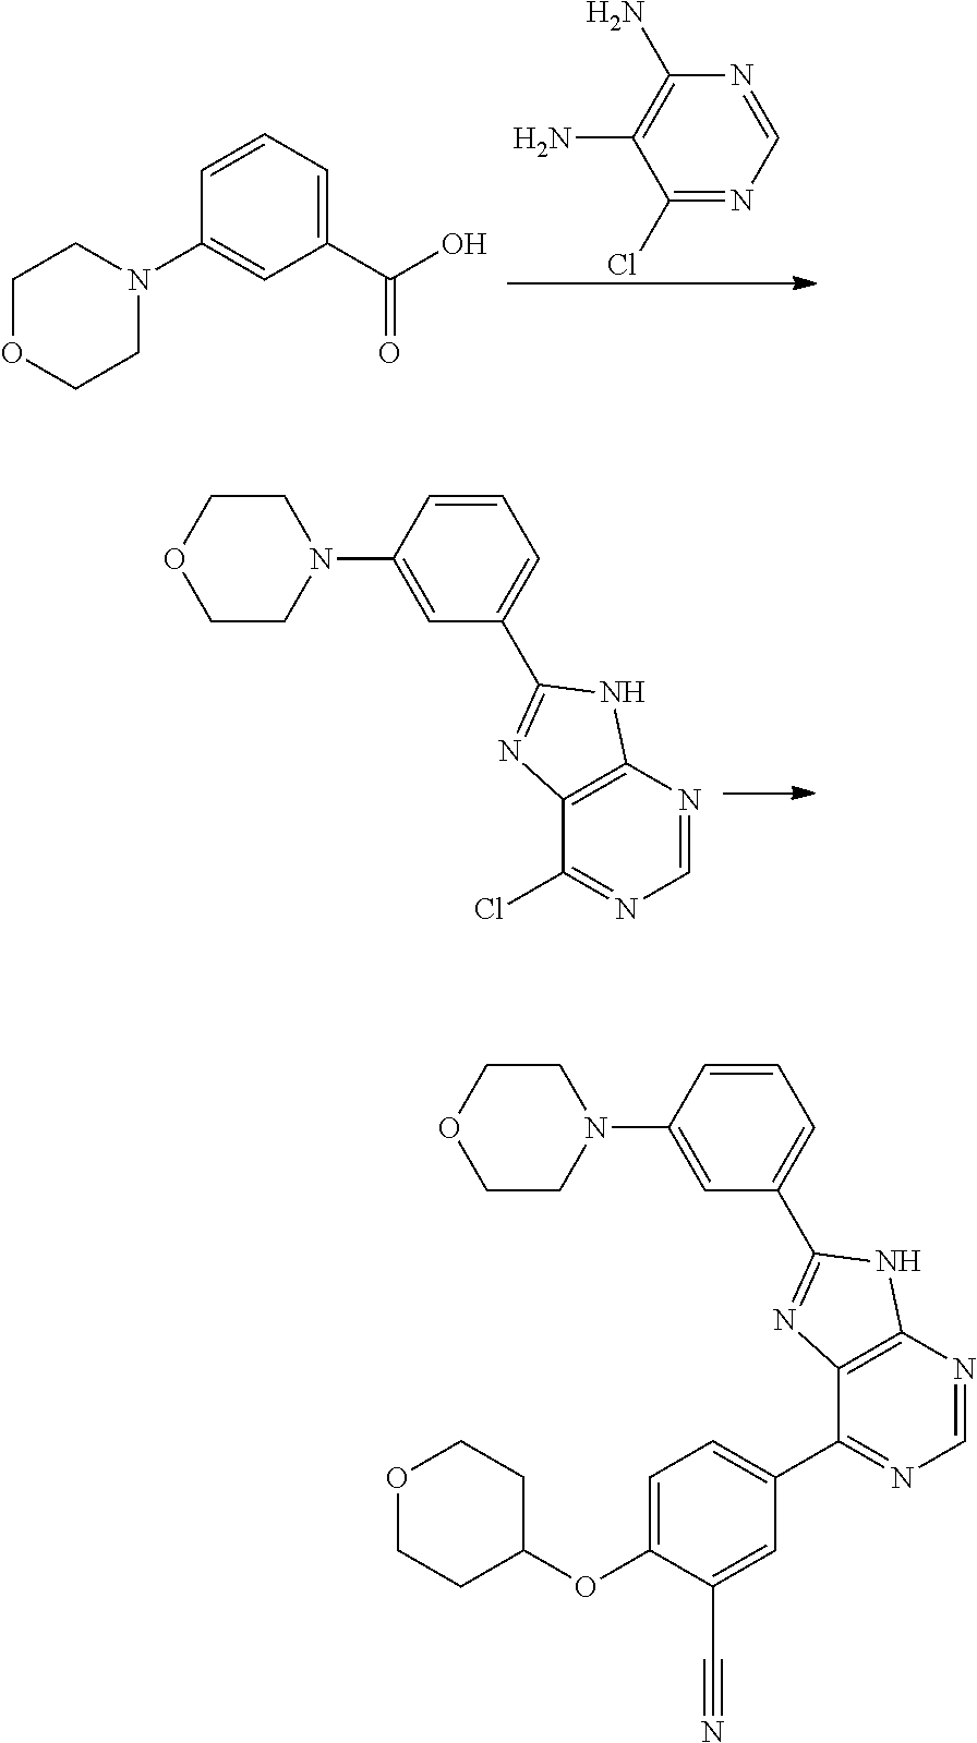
C1(N)=C(N)C(Cl)=NC=N1.C1=CC=C(C(O)=O)C=C1N1CCOCC1.C12=C(N=CN=C1Cl)NC(C1=CC=CC(N3CCOCC3)=C1)=N2.C12=C(N=CN=C1C1=CC=C(OC3CCOCC3)C(C#N)=C1)NC(C1=CC=CC(N3CCOCC3)=C1)=N2
